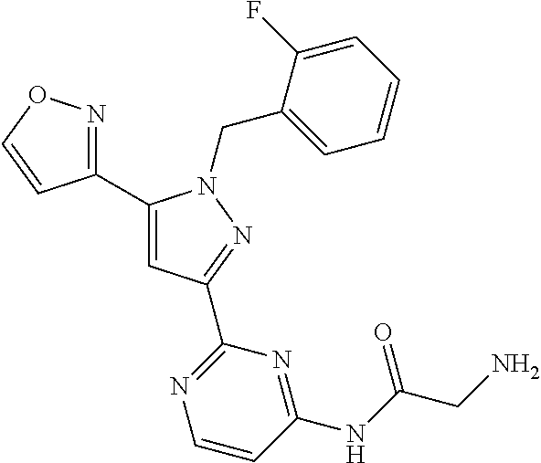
C1(C2=NOC=C2)=CC(C2=NC=CC(NC(CN)=O)=N2)=NN1CC1=CC=CC=C1F
